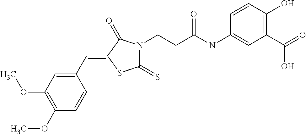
COC1=C(OC)C=CC(C=C2SC(=S)N(CCC(NC3=CC(C(O)=O)=C(O)C=C3)=O)C2=O)=C1
